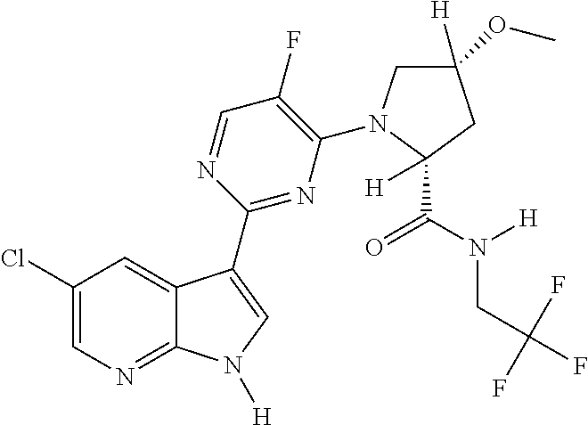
C1(F)=C(N2CC([H])(OC)CC2(C(N(CC(F)(F)F)[H])=O)[H])N=C(C2=CN([H])C3=NC=C(Cl)C=C32)N=C1
